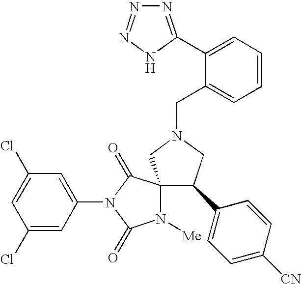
C1(Cl)=CC(Cl)=CC(N2C(=O)N([Me])C3(C2=O)C(C2=CC=C([CN])C=C2)CN(CC2=CC=CC=C2C2=NN=NN2)C3)=C1
